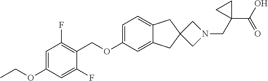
C1=C(OCC2=C(F)C=C(OCC)C=C2F)C=C2C(=C1)CC1(C2)CN(CC2(C(O)=O)CC2)C1
